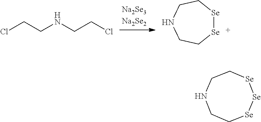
ClCCNCCCl.[Se]1[Se]CCNCC1.[Se]1[Se][Se]CCNCC1
